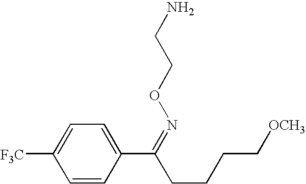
[F3C]C1=CC=C(C(CCCC[OCH3])=NOCCN)C=C1
